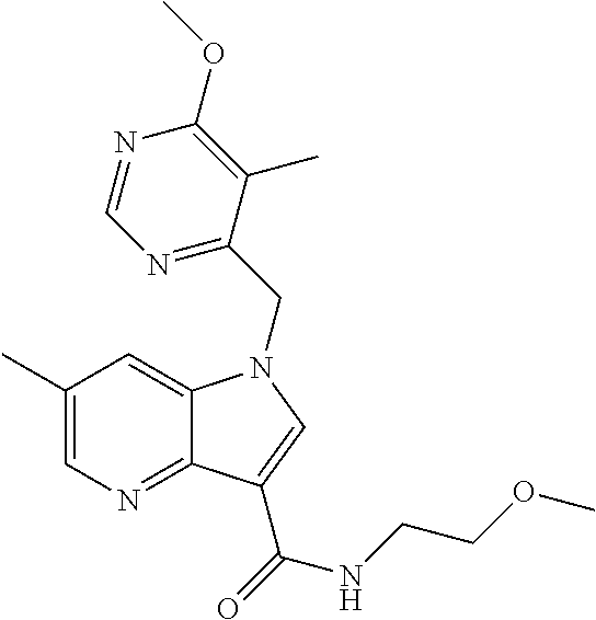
C1(C)=CN=C2C(=C1)N(CC1=NC=NC(OC)=C1C)C=C2C(=O)NCCOC
